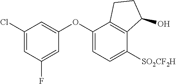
C1(OC2=CC=C([SO2CF2H])C3=C2CCC3O)=CC(Cl)=CC(F)=C1
